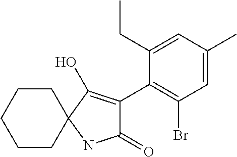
C1=C(C)C=C(CC)C(C2=C(O)C3(NC2=O)CCCCC3)=C1Br
